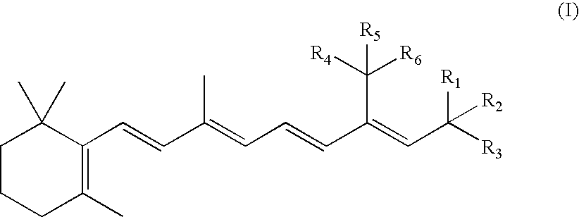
C1CC(C)=C(C=CC(=CC=CC(=CC([R3])([R1])[R2])C([R6])([R4])[R5])C)C(C)(C)C1
